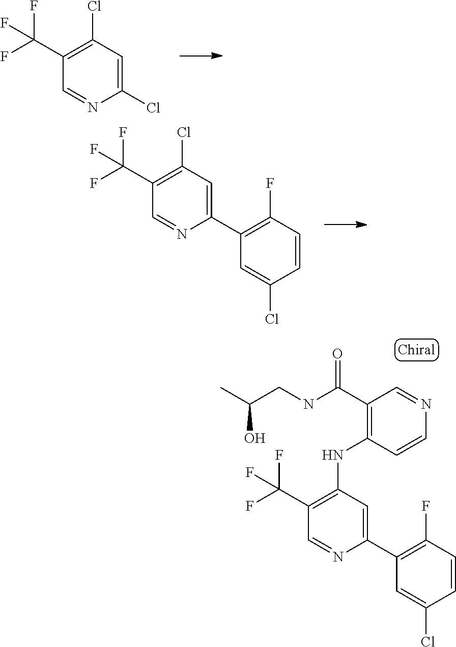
C1(NC2=C(C(NCC(C)O)=O)C=NC=C2)=C(C(F)(F)F)C=NC(C2=C(F)C=CC(Cl)=C2)=C1.C1(Cl)=C(C(F)(F)F)C=NC(Cl)=C1.C1(Cl)=C(C(F)(F)F)C=NC(C2=C(F)C=CC(Cl)=C2)=C1
